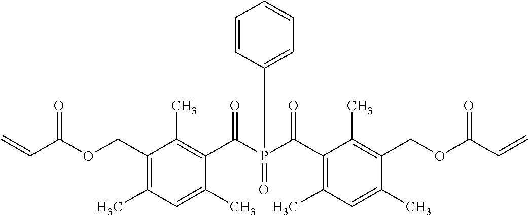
C1(COC(C=C)=O)=C(C)C=C(C)C(C(P(C(C2=C(C)C=C(C)C(COC(C=C)=O)=C2C)=O)(=O)C2=CC=CC=C2)=O)=C1C
